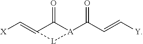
[X]C=C1C(=O)[A](C(C=C[Y])=O)[L]1
